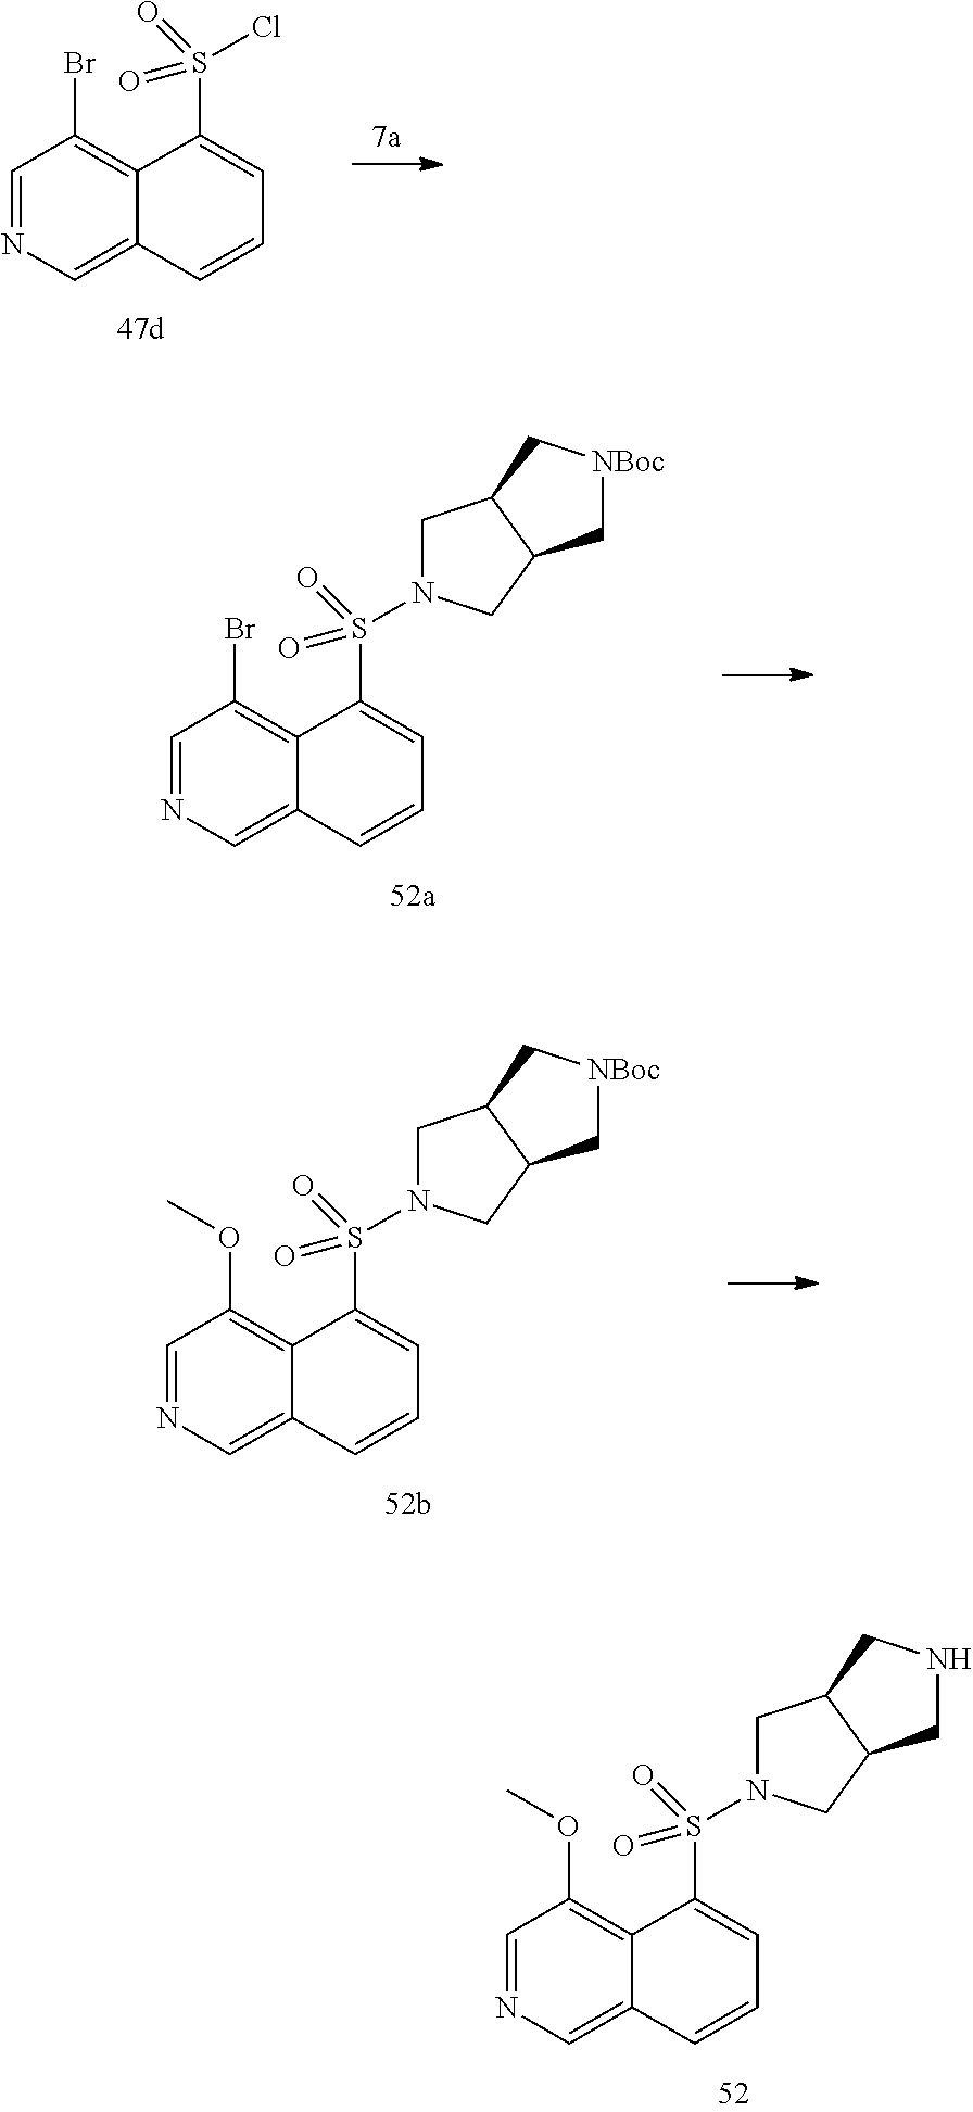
C1=NC=C2C(=C1Br)C(S(Cl)(=O)=O)=CC=C2.C1=NC=C2C(=C1Br)C(S(=O)(=O)N1CC3C(C1)C[NBoc]C3)=CC=C2.C1=NC=C2C(=C1OC)C(S(=O)(=O)N1CC3C(C1)C[NBoc]C3)=CC=C2.C1=NC=C2C(=C1OC)C(S(=O)(=O)N1CC3C(C1)CNC3)=CC=C2
